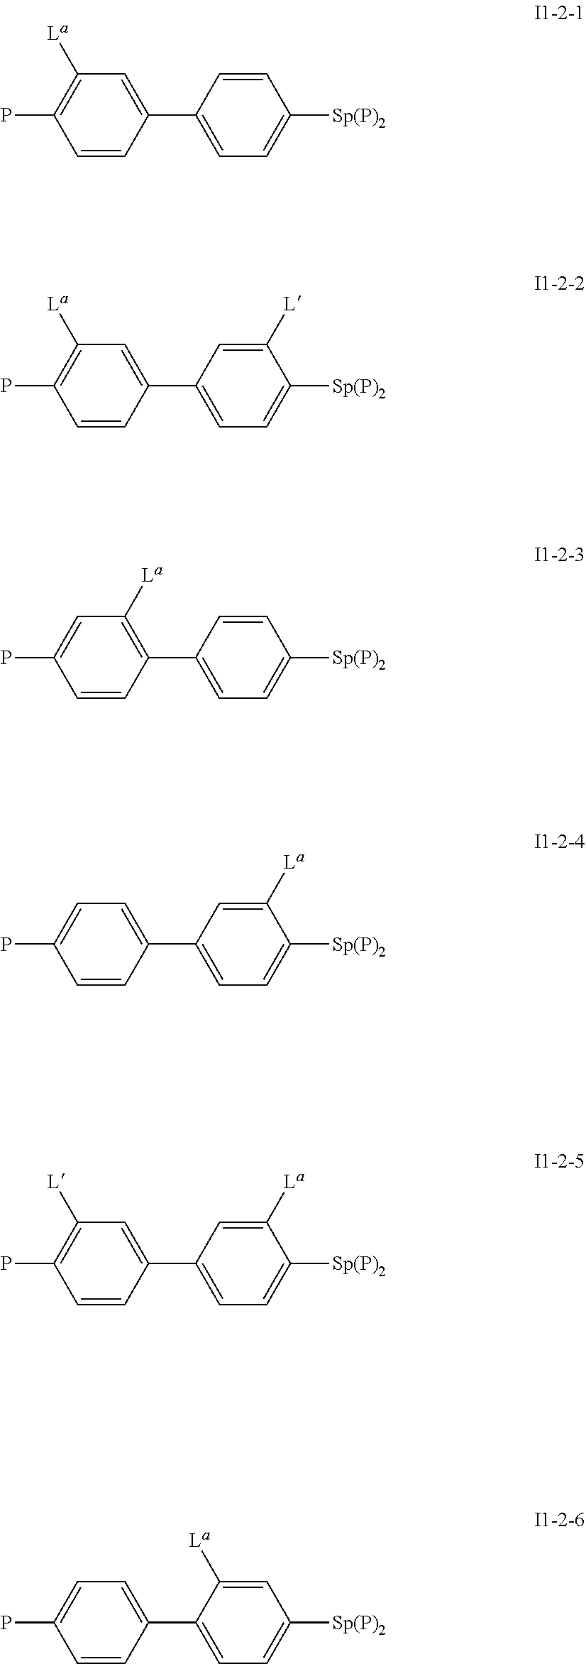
C1=CC(C2=CC=C([Sp(P)2])C=C2)=CC([La])=C1P.C1=CC(C2=CC=C([Sp(P)2])C([L])=C2)=CC([La])=C1P.C1=CC(C2=CC=C([Sp(P)2])C=C2)=C([La])C=C1P.C1=CC(C2=CC=C([Sp(P)2])C([La])=C2)=CC=C1P.C1=CC(C2=CC=C([Sp(P)2])C([La])=C2)=CC([L])=C1P.C1=CC(C2=CC=C([Sp(P)2])C=C2[La])=CC=C1P
